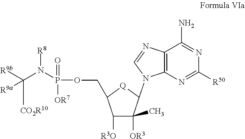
C12=C(N=C([R50])N=C1N)N(C1C([OR3])(C)C([R3O])C(COP(=O)([OR7])N(C([R9b])([CO2R10])[R9a])[R8])[Q]1)C=N2
